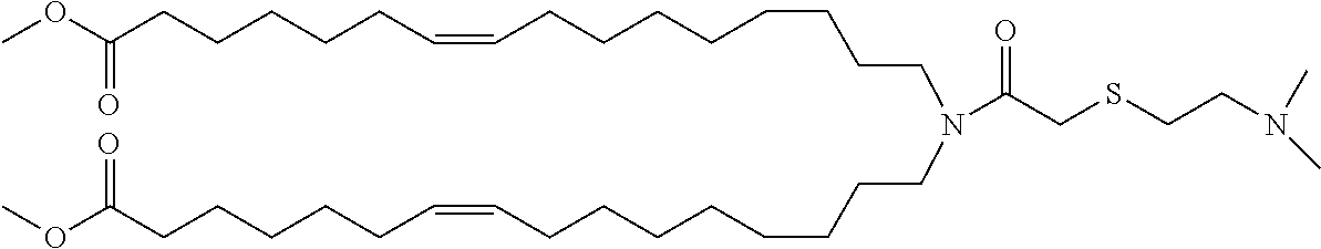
C(CCCCCC=CCCCCCCCCN(CCCCCCCCC=CCCCCCC(OC)=O)C(CSCCN(C)C)=O)(OC)=O
